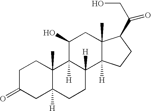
C1C(=O)CC2([H])C(C)(C1)C1([H])C([H])(CC2)C2([H])C(C)(CC1O)C(C(CO)=O)CC2
